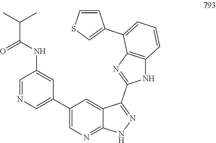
C(C(NC1=CC(C2=CN=C3C(=C2)C(C2=NC4=C(N2)C=CC=C4C2=CSC=C2)=NN3)=CN=C1)=O)(C)C
